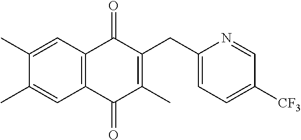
C1(C)=CC2=C(C=C1C)C(=O)C(C)=C(CC1=CC=C([CF3])C=N1)C2=O
